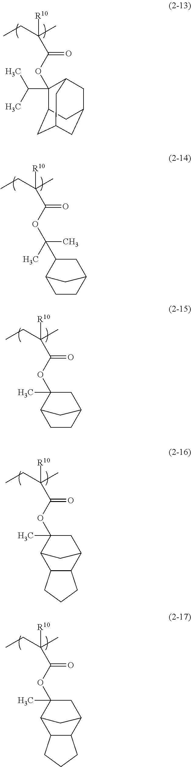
C(C(OC1(C(C)C)C2CC3CC(CC1C3)C2)=O)(CC)(C)[R10].C(C(OC(C)(C)C1C2CCC(C1)C2)=O)(CC)(C)[R10].C(C(OC1(C)C2CCC(C1)C2)=O)(CC)(C)[R10].C(C(OC1(C)C2C3C(C(C1)C2)CCC3)=O)(CC)(C)[R10].C(C(OC1(C)C2C3C(C(C1)C2)CCC3)=O)(CC)(C)[R10]
